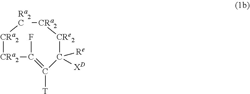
[CRa2]1[CRa2]C(F)=C([T])C([Re])([XD])[CRe2][CRa2][Ra2C]1
